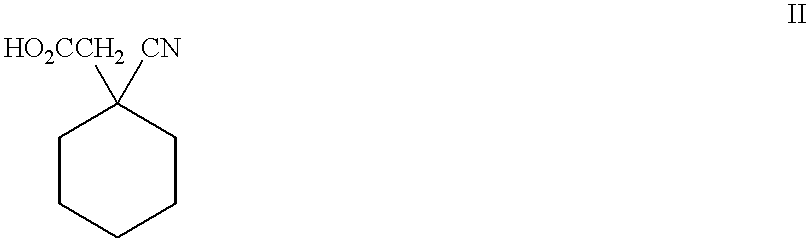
C1([HO2CCH2])([CN])CCCCC1
